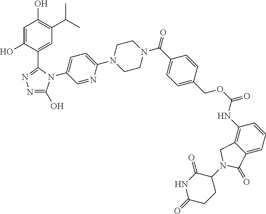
C1=C(N2CCN(C(C3=CC=C(COC(=O)NC4=C5C(=CC=C4)C(=O)N(C4CCC(=O)NC4=O)C5)C=C3)=O)CC2)N=CC(N2C(C3=CC(C(C)C)=C(O)C=C3O)=NN=C2O)=C1
